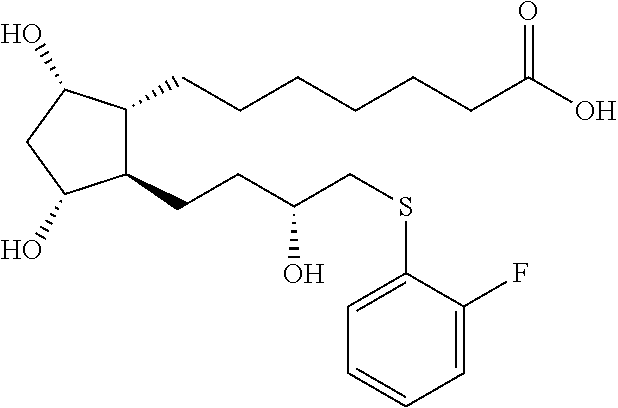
C1(CCC(CSC2=CC=CC=C2F)O)C(CCCCCCC(O)=O)C(O)CC1O
